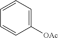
C1([OAc])=CC=CC=C1
